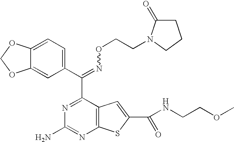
C(=NOCCN1C(=O)CCC1)(C1=NC(N)=NC2=C1C=C(C(NCCOC)=O)S2)C1=CC=C2C(=C1)OCO2
